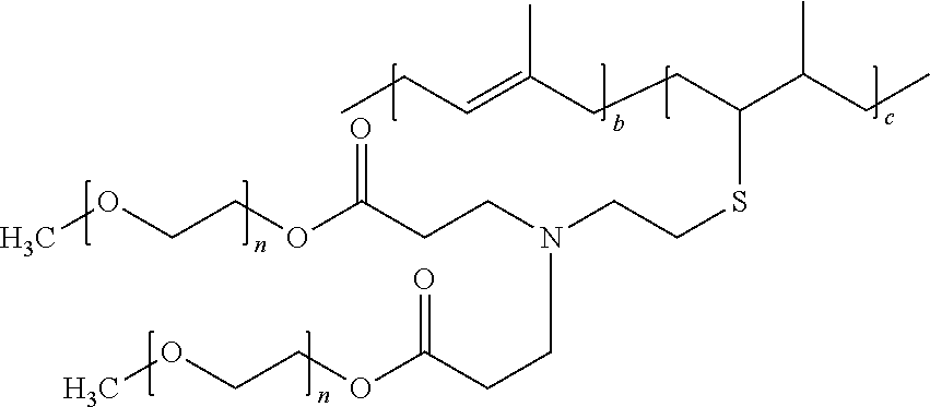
CCC=C(CCC(C(CC)C)SCCN(CCC(OCCOC)=O)CCC(OCCOC)=O)C
